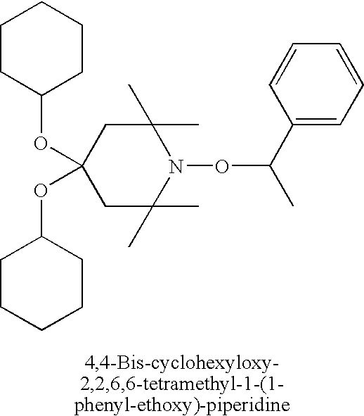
C1(OC2CCCCC2)(OC2CCCCC2)CC(C)(C)N(OC(C)C2=CC=CC=C2)C(C)(C)C1
